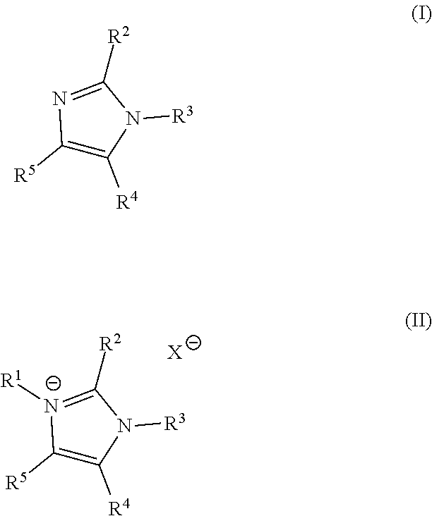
[R2]C1=[N-]([R1])C([R5])=C([R4])N1[R3].[X].[R2]C1=NC([R5])=C([R4])N1[R3]
